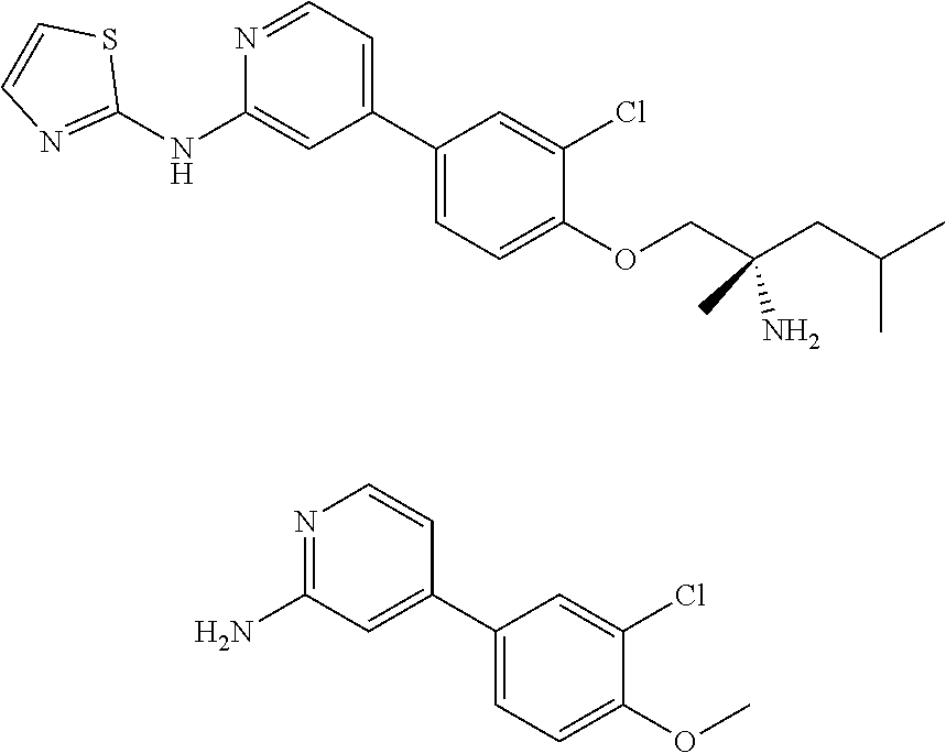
C1(C2=CC=NC(NC3=NC=CS3)=C2)=CC=C(OCC(CC(C)C)(C)N)C(Cl)=C1.C1(C2=CC(N)=NC=C2)=CC=C(OC)C(Cl)=C1
